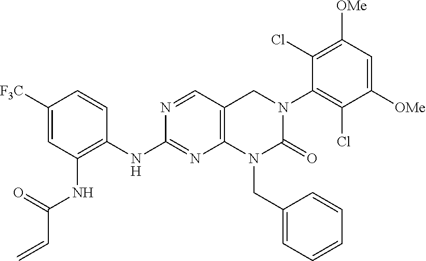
C1(NC2=C(NC(=O)C=C)C=C([F3C])C=C2)=NC2=C(C=N1)CN(C1=C(Cl)C([OMe])=CC([OMe])=C1Cl)C(=O)N2CC1=CC=CC=C1
